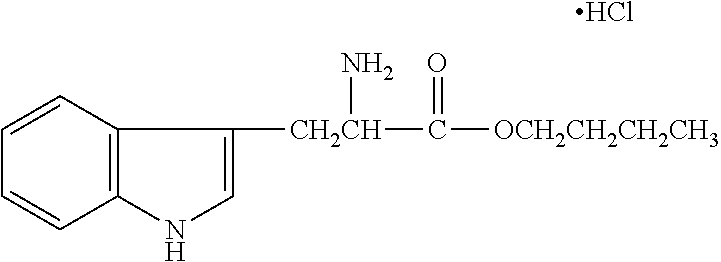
C1([CH2CH](C([OCH2CH2CH2CH3])=O)N)=CNC2=C1C=CC=C2.Cl
